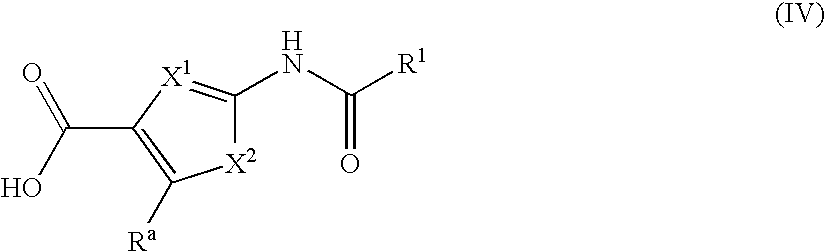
[X2]1C(NC([R1])=O)=[X1]C(C(O)=O)=C1[Ra]
